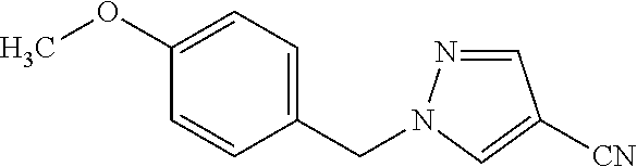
C1=C(OC)C=CC(CN2N=CC([CN])=C2)=C1
